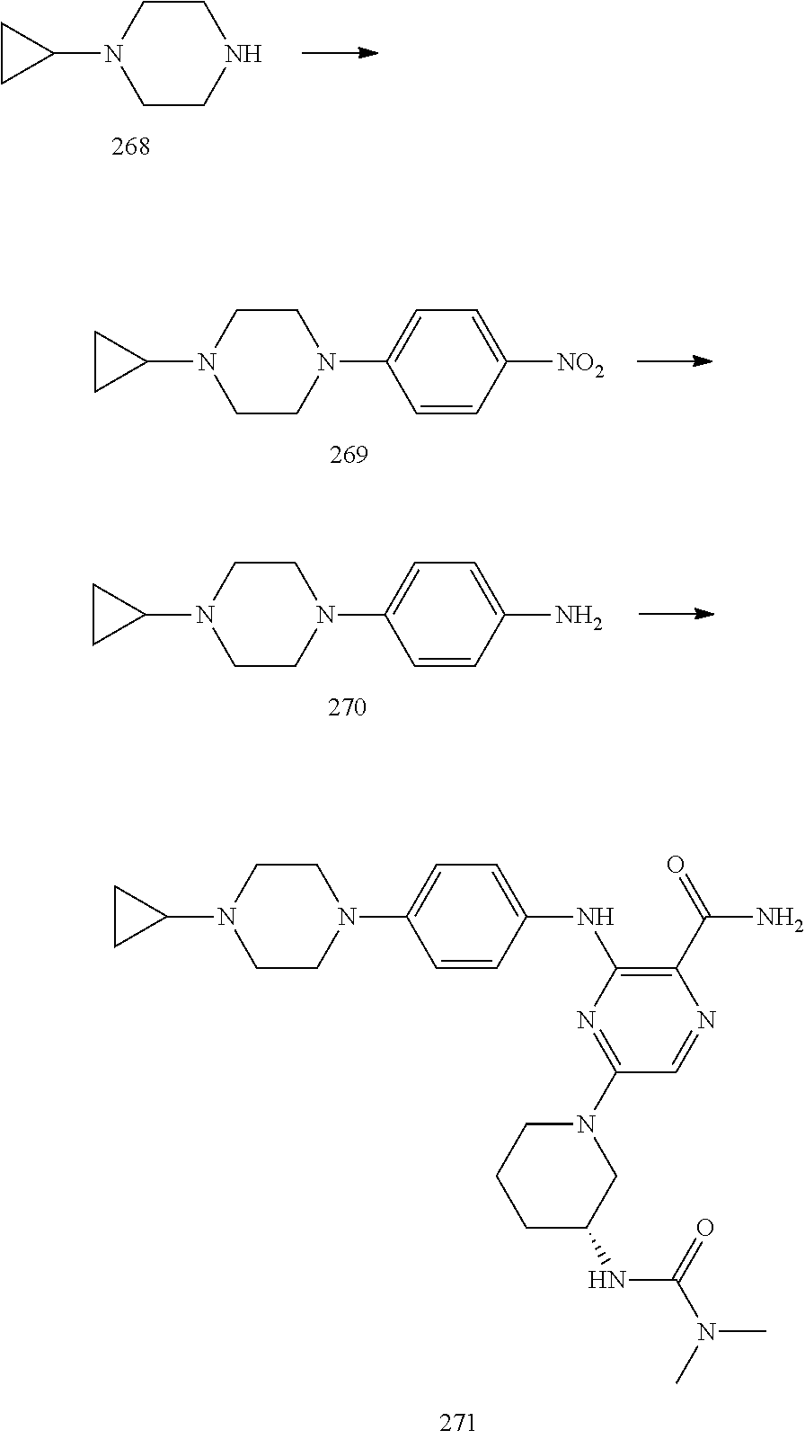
C1=CC([NO2])=CC=C1N1CCN(C2CC2)CC1.N1CCN(C2CC2)CC1.C1=CC(N)=CC=C1N1CCN(C2CC2)CC1.C1=CC(NC2=C(C(=O)N)N=CC(N3CCCC(NC(N(C)C)=O)C3)=N2)=CC=C1N1CCN(C2CC2)CC1
